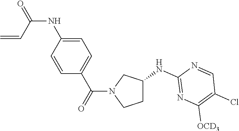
C1C(NC2=NC([OCD3])=C(Cl)C=N2)CN(C(C2=CC=C(NC(=O)C=C)C=C2)=O)C1
